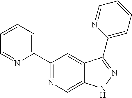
C1(C2=CC=CC=N2)=NC=C2C(=C1)C(C1=CC=CC=N1)=NN2
